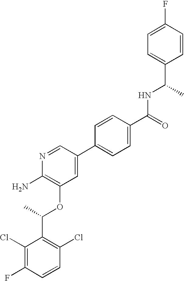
C1(Cl)=C(F)C=CC(Cl)=C1C(C)OC1=C(N)N=CC(C2=CC=C(C(=O)NC(C3=CC=C(F)C=C3)C)C=C2)=C1
